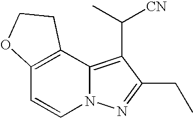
C(C)C1=NN2C(=C1C([CN])C)C1=C(C=C2)OCC1
